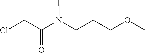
ClCC(N(CCCOC)C)=O
